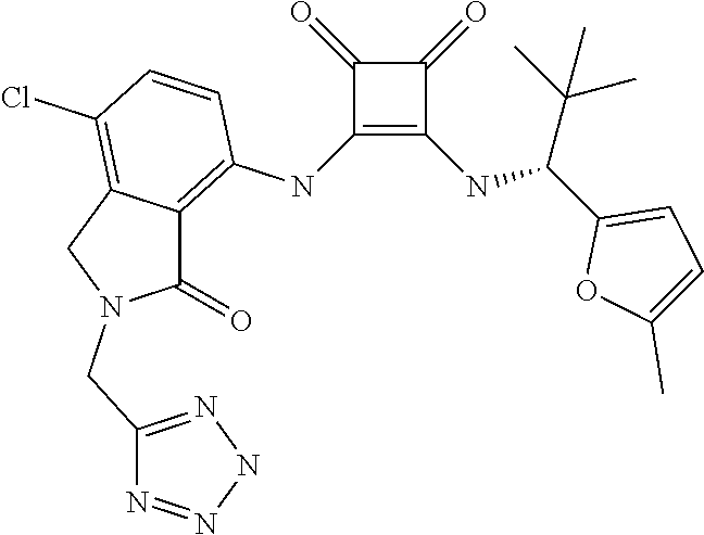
C1(NC2=C3C(=C(Cl)C=C2)CN(CC2=NNN=N2)C3=O)=C(NC(C2=CC=C(C)O2)C(C)(C)C)C(=O)C1=O
